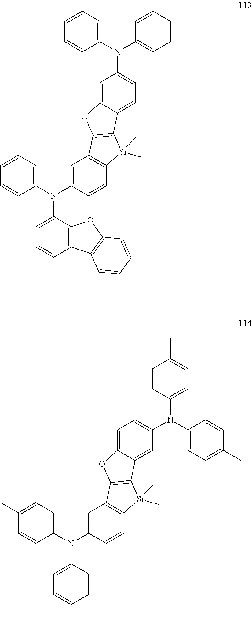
C1(N(C2=CC=CC=C2)C2=CC=CC=C2)=CC=C2C(=C1)OC1=C2[Si](C)(C)C2=C1C=C(N(C1=CC=CC3=C1OC1=C3C=CC=C1)C1=CC=CC=C1)C=C2.C1=C(N(C2=CC=C(C)C=C2)C2=CC=C(C)C=C2)C=C2C(=C1)OC1=C2[Si](C)(C)C2=C1C=C(N(C1=CC=C(C)C=C1)C1=CC=C(C)C=C1)C=C2
